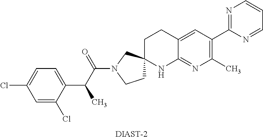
C1=C(Cl)C(C(C(N2CCC3(C2)CCC2=CC(C4=NC=CC=N4)=C(C)N=C2N3)=O)C)=CC=C1Cl.[DIAST-2]
